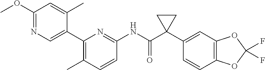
C1(OC)=NC=C(C2=C(C)C=CC(NC(C3(C4=CC5=C(C=C4)OC(F)(F)O5)CC3)=O)=N2)C(C)=C1
